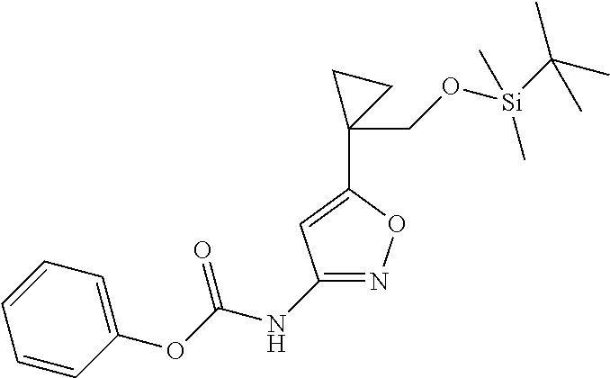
C1(NC(=O)OC2=CC=CC=C2)=NOC(C2(CO[Si](C(C)(C)C)(C)C)CC2)=C1
